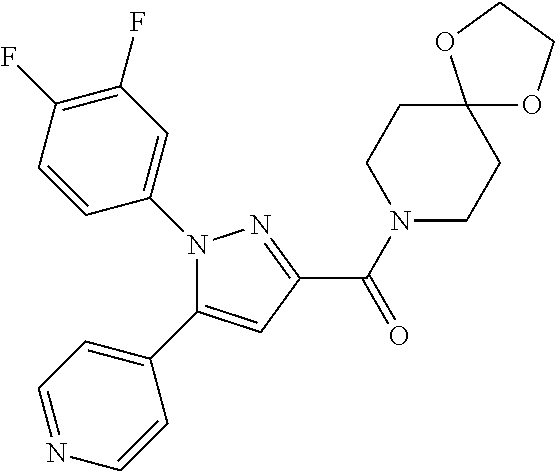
N1(C2=CC(F)=C(F)C=C2)C(C2=CC=NC=C2)=CC(C(=O)N2CCC3(CC2)OCCO3)=N1
